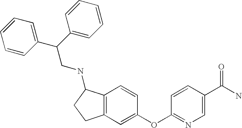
C1=CC(OC2=CC3=C(C=C2)C(NCC(C2=CC=CC=C2)C2=CC=CC=C2)CC3)=NC=C1C(N)=O
